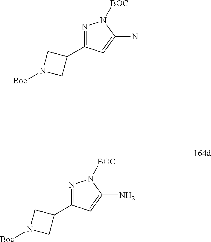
C1N([Boc])CC1C1=NN([BOC])C(N)=C1.C1N([Boc])CC1C1=NN([BOC])C(N)=C1
